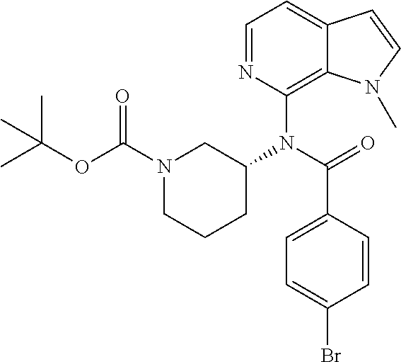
C1=NC(N(C(=O)C2=CC=C(Br)C=C2)C2CN(C(OC(C)(C)C)=O)CCC2)=C2C(=C1)C=CN2C
